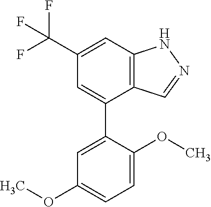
C12=C(C=C(C(F)(F)F)C=C1C1=CC(OC)=CC=C1OC)NN=C2
